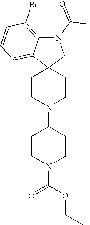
C1CN(C2CCN(C(OCC)=O)CC2)CCC12CN(C(C)=O)C1=C(Br)C=CC=C21
